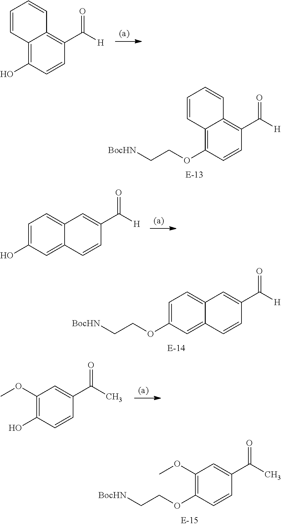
C1=CC2=C(OCC[BocHN])C=CC(C(=O)[H])=C2C=C1.C12=CC=C(OCC[BocHN])C=C1C=CC(C(=O)[H])=C2.C1=CC2=C(O)C=CC(C(=O)[H])=C2C=C1.C12=CC=C(O)C=C1C=CC(C(=O)[H])=C2.O(C1=C(OCC[BocHN])C=CC(C(=O)C)=C1)C.O(C1=C(O)C=CC(C(=O)C)=C1)C
